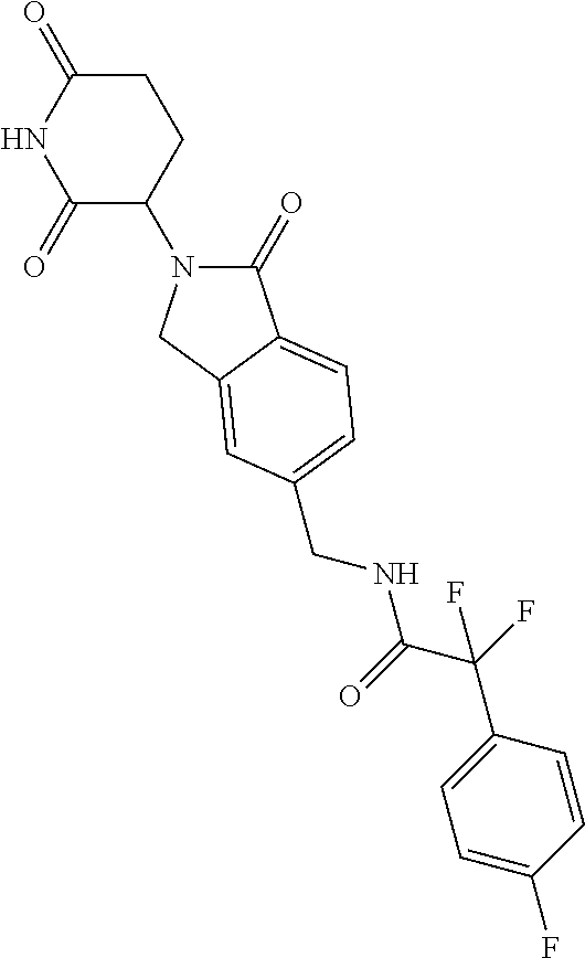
C1(=O)N(C2CCC(=O)NC2=O)CC2=CC(CNC(C(F)(C3=CC=C(F)C=C3)F)=O)=CC=C12
